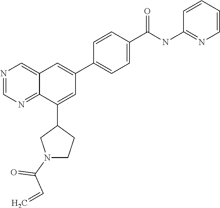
C1(C2=CC(C3=CC=C(C(NC4=NC=CC=C4)=O)C=C3)=CC3=CN=CN=C23)CN(C(C=C)=O)CC1
